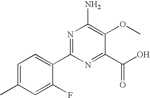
C1=C(C)C=C(F)C(C2=NC(N)=C(OC)C(C(O)=O)=N2)=C1
